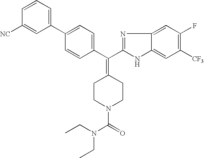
C1(C2=CC=CC([NC])=C2)=CC=C(C(=C2CCN(C(=O)N(CC)CC)CC2)C2=NC3=CC(F)=C([CF3])C=C3N2)C=C1
